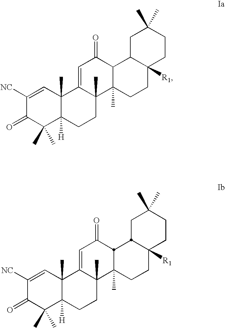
C1([NC])=CC2(C)C([H])(C(C)(C)C1=O)CCC1(C)C2=CC(=O)C2C1(C)CCC1([R1])C2CC(C)(C)CC1.C1([NC])=CC2(C)C([H])(C(C)(C)C1=O)CCC1(C)C2=CC(=O)C2C1(C)CCC1([R1])CCC(C)(C)CC12
